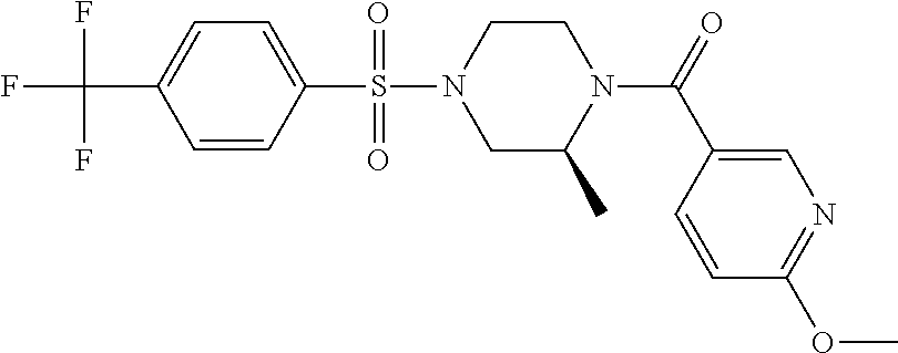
C1=C(S(N2CC(C)N(C(=O)C3=CN=C(OC)C=C3)CC2)(=O)=O)C=CC(C(F)(F)F)=C1
